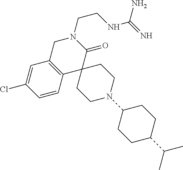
C1C2=C(C3(C(=O)N1CCNC(=N)N)CCN(C1CCC(C(C)C)CC1)CC3)C=CC(Cl)=C2
